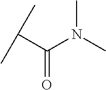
C(C(C)C)(N(C)C)=O
